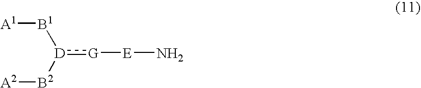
[A1][B1][D]([B2][A2]):[G][E]N
